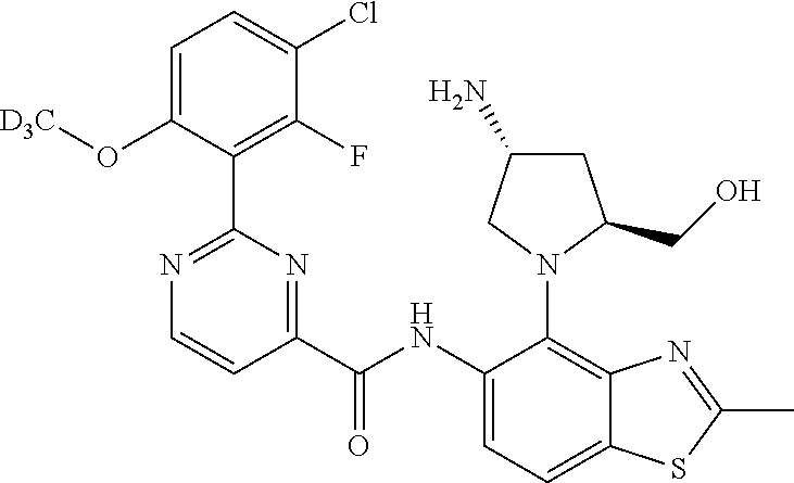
C1C(N)CN(C2=C3C(=CC=C2NC(C2=NC(C4=C(F)C(Cl)=CC=C4O[D3C])=NC=C2)=O)SC(C)=N3)C1CO
